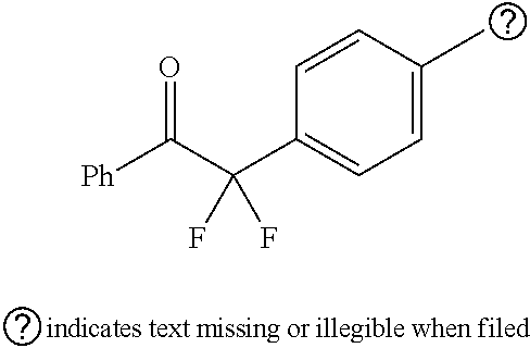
C1=CC(C(C([Ph])=O)(F)F)=CC=C1C
